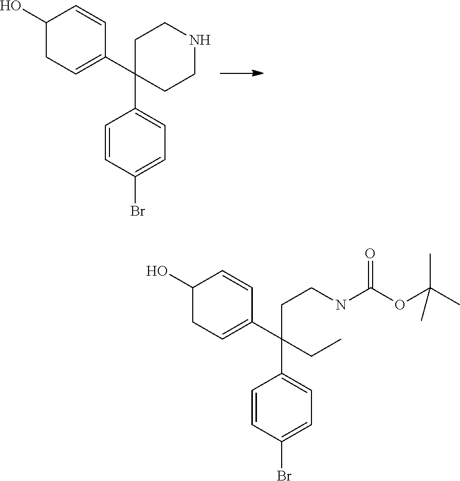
C1(O)CC=C(C2(C3=CC=C(Br)C=C3)CCNCC2)C=C1.C1(O)CC=C(C(CCNC(OC(C)(C)C)=O)(CC)C2=CC=C(Br)C=C2)C=C1
